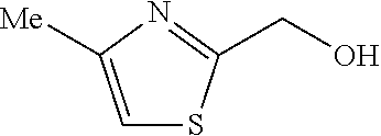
C1=C([Me])N=C(CO)S1
